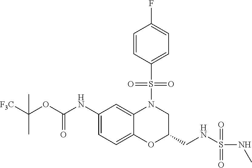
C1(NC(OC([F3C])(C)C)=O)=CC=C2C(=C1)N(S(C1=CC=C(F)C=C1)(=O)=O)CC(CNS(=O)(=O)NC)O2
